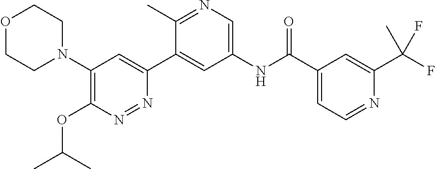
O1CCN(C2=C(OC(C)C)N=NC(C3=CC(NC(C4=CC=NC(C(F)(F)C)=C4)=O)=CN=C3C)=C2)CC1
